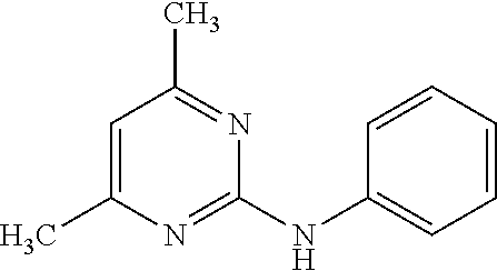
C1=C(C)N=C(NC2=CC=CC=C2)N=C1C
